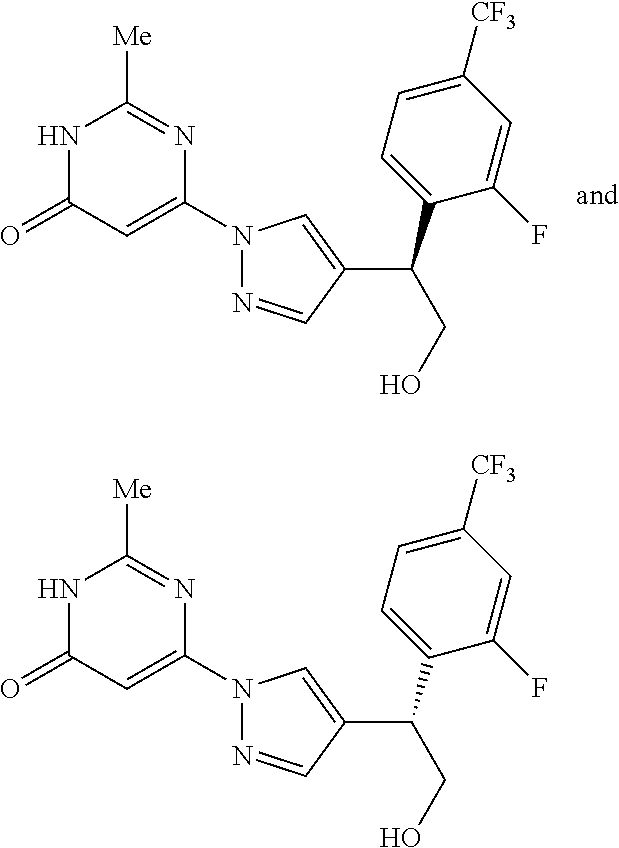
N1C(=O)C=C(N2N=CC(C(C3=CC=C([CF3])C=C3F)CO)=C2)N=C1[Me].N1C(=O)C=C(N2N=CC(C(C3=CC=C([CF3])C=C3F)CO)=C2)N=C1[Me]
